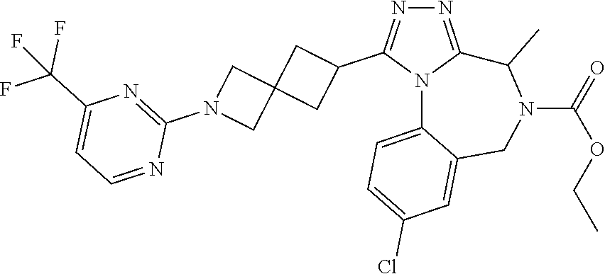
N1=C2N(C(C3CC4(C3)CN(C3=NC(C(F)(F)F)=CC=N3)C4)=N1)C1=CC=C(Cl)C=C1CN(C(=O)OCC)C2C
